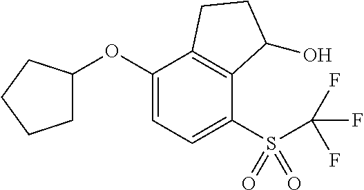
C1C(OC2=CC=C(S(C(F)(F)F)(=O)=O)C3=C2CCC3O)CCC1
